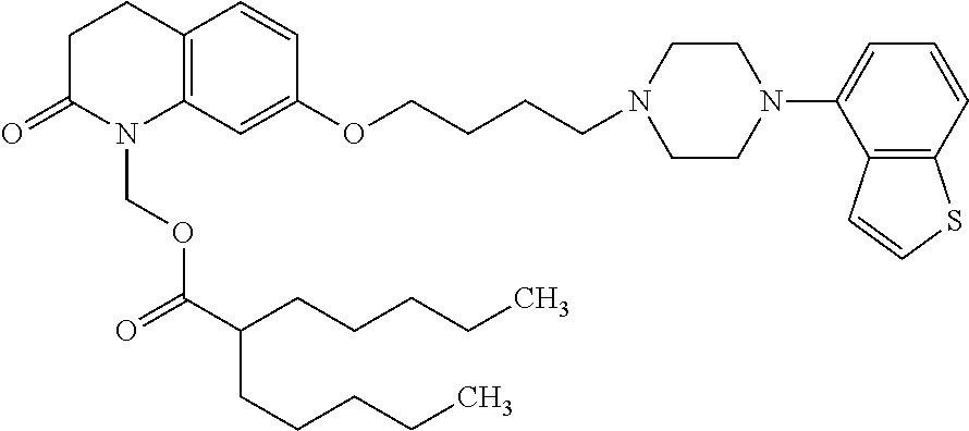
C12=C(C=C(OCCCCN3CCN(C4=CC=CC5=C4C=CS5)CC3)C=C1)N(COC(=O)C(CCCCC)CCCCC)C(=O)CC2
